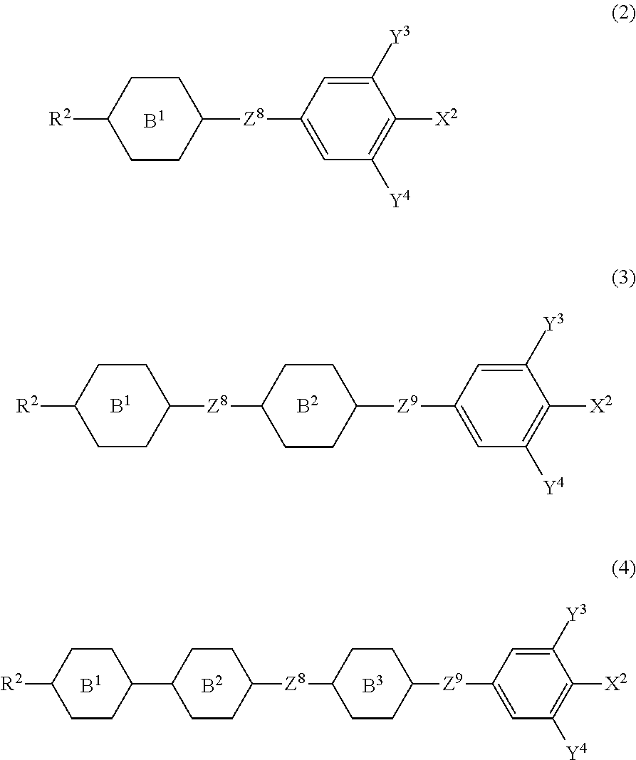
C1([Y3])=CC([Z8]C2CCC([R2])CC2)=CC([Y4])=C1[X2].C1([Y3])=CC([Z9]C2CCC([Z8]C3CCC([R2])CC3)CC2)=CC([Y4])=C1[X2].[Z8](C1CCC(C2CCC([R2])CC2)CC1)C1CCC([Z9]C2=CC([Y4])=C([X2])C([Y3])=C2)CC1
